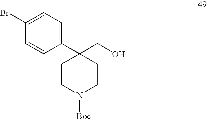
C1(C2(CO)CCN([Boc])CC2)=CC=C(Br)C=C1
